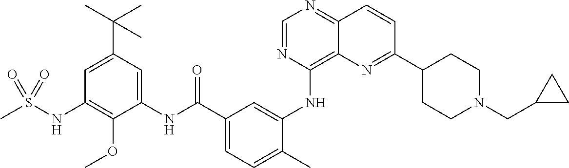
C1=NC(NC2=CC(C(NC3=CC(C(C)(C)C)=CC(NS(C)(=O)=O)=C3OC)=O)=CC=C2C)=C2C(=N1)C=CC(C1CCN(CC3CC3)CC1)=N2
